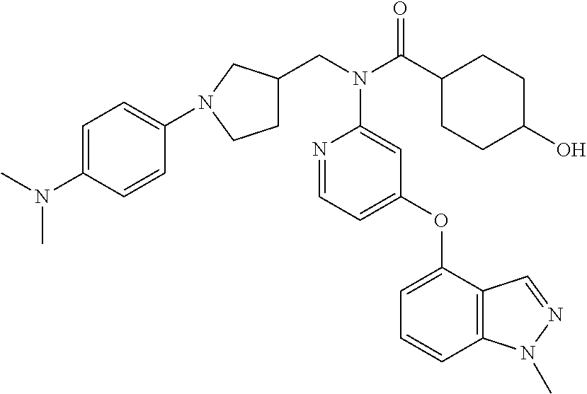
C(N(C(C1CCC(O)CC1)=O)C1=CC(OC2=CC=CC3=C2C=NN3C)=CC=N1)C1CCN(C2=CC=C(N(C)C)C=C2)C1
